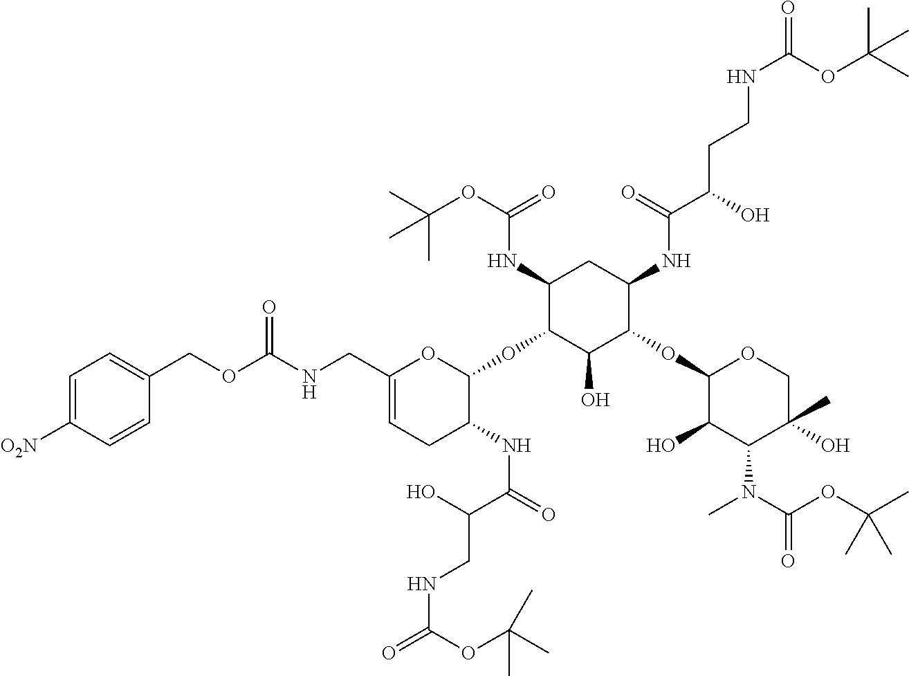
C1(NC(OC(C)(C)C)=O)C(OC2OC(CNC(=O)OCC3=CC=C([O2N])C=C3)=CCC2NC(=O)C(O)CNC(=O)OC(C)(C)C)C(O)C(OC2C(O)C(N(C)C(=O)OC(C)(C)C)C(C)(O)CO2)C(NC(C(O)CCNC(=O)OC(C)(C)C)=O)C1
